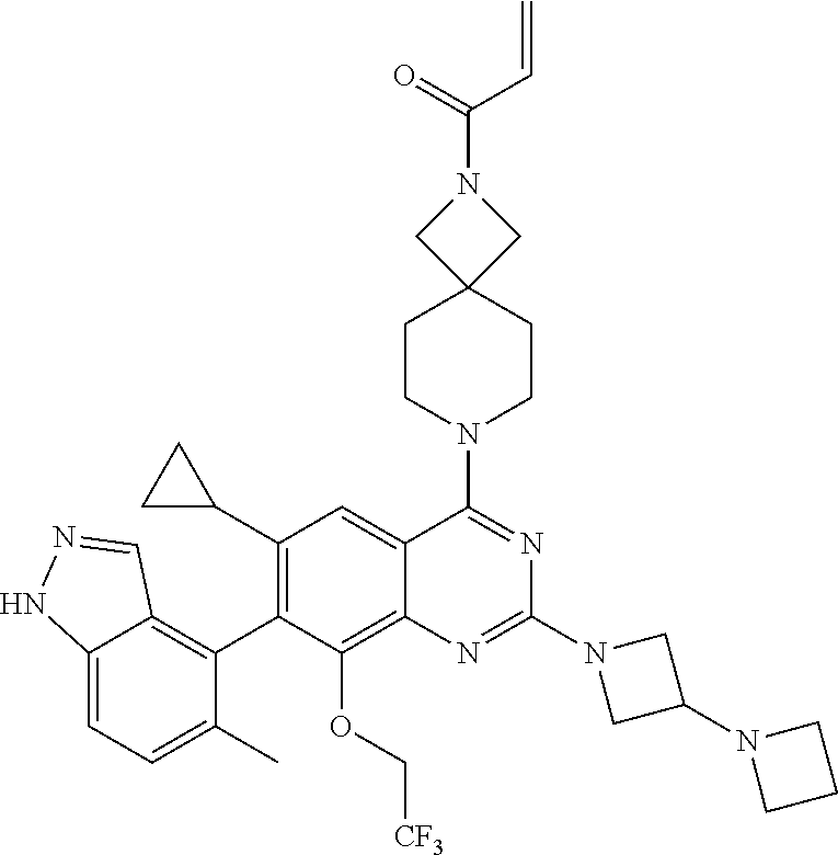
C12=CC=C(C)C(C3=C(C4CC4)C=C4C(=C3OC[CF3])N=C(N3CC(N5CCC5)C3)N=C4N3CCC4(CC3)CN(C(=O)C=C)C4)=C1C=NN2
